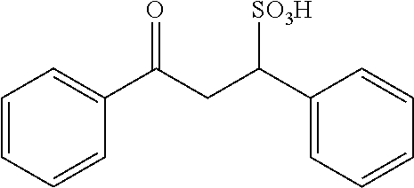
C1=CC=CC(C(CC(C2=CC=CC=C2)[SO3H])=O)=C1
